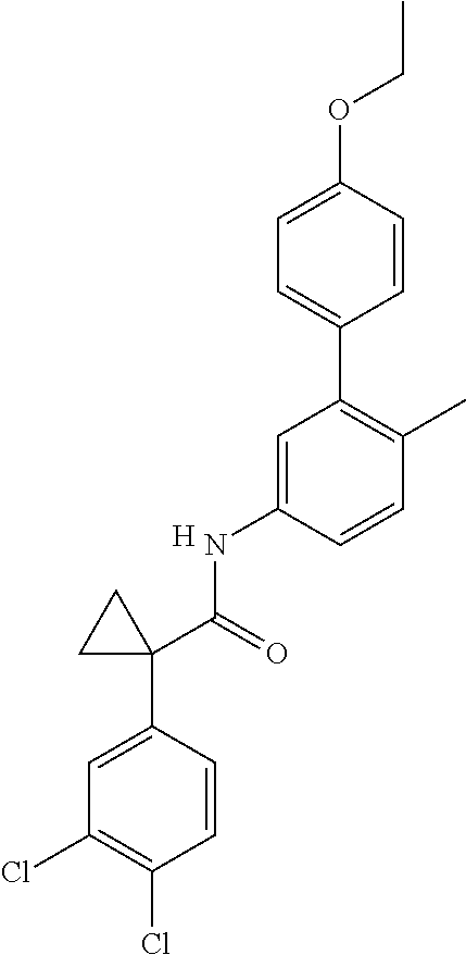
C1=CC(OCC)=CC=C1C1=C(C)C=CC(NC(=O)C2(C3=CC(Cl)=C(Cl)C=C3)CC2)=C1.[H]
